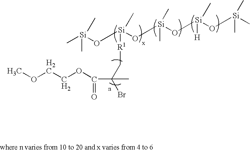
C[Si](O[Si](O[Si](O[Si](O[Si](C)(C)C)([H])C)(C)C)([R1]CC(Br)(C)C(=O)OCCOC)C)(C)C
